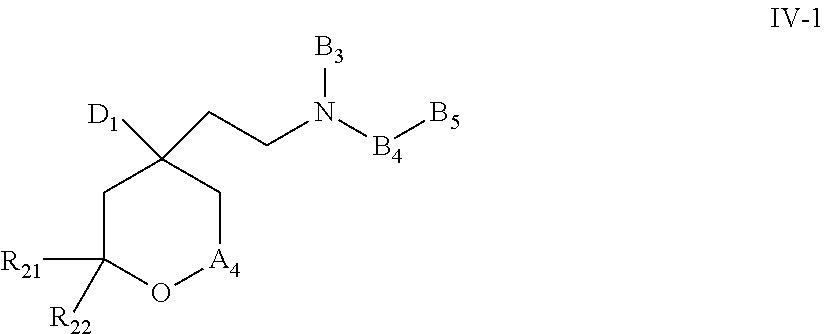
C1C([R21])([R22])O[A4]CC1([D1])CCN([B4][B5])[B3]
